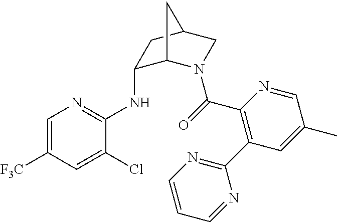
C1(NC2=NC=C([F3C])C=C2Cl)C2N(C(=O)C3=C(C4=NC=CC=N4)C=C(C)C=N3)CC(C1)C2
